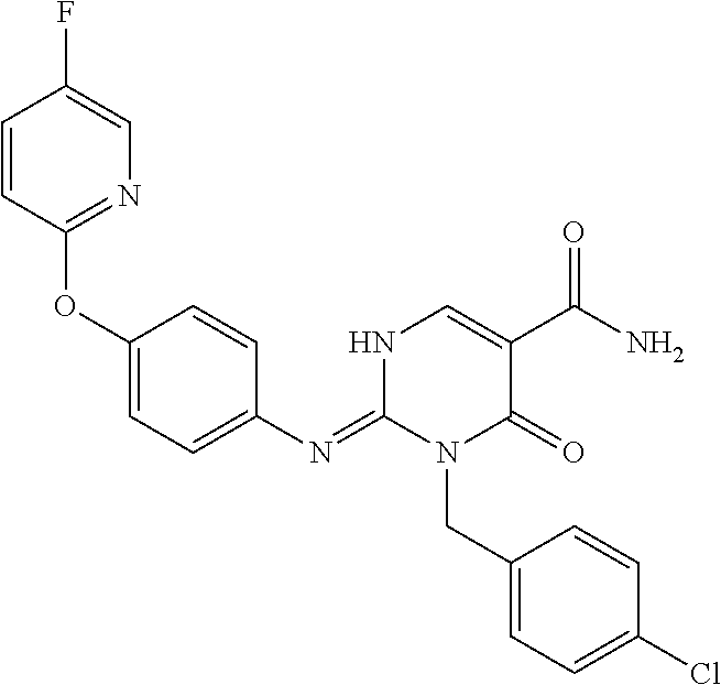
C1=CC(OC2=CC=C(N=C3N(CC4=CC=C(Cl)C=C4)C(=O)C(C(N)=O)=CN3)C=C2)=NC=C1F
